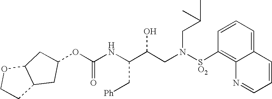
O(C(NC(C(CN([SO2]C1=C2C(=CC=C1)C=CC=N2)CC(C)C)O)C[Ph])=O)C1CC2C(OCC2)C1
